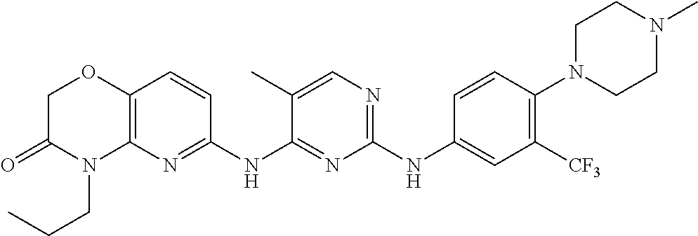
C1(NC2=CC([CF3])=C(N3CCN(C)CC3)C=C2)=NC=C(C)C(NC2=NC3=C(C=C2)OCC(=O)N3CCC)=N1
